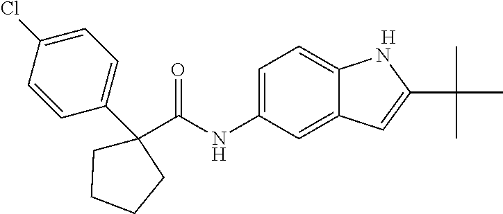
[H].C1(C(NC2=CC=C3C(=C2)C=C(C(C)(C)C)N3)=O)(C2=CC=C(Cl)C=C2)CCCC1
